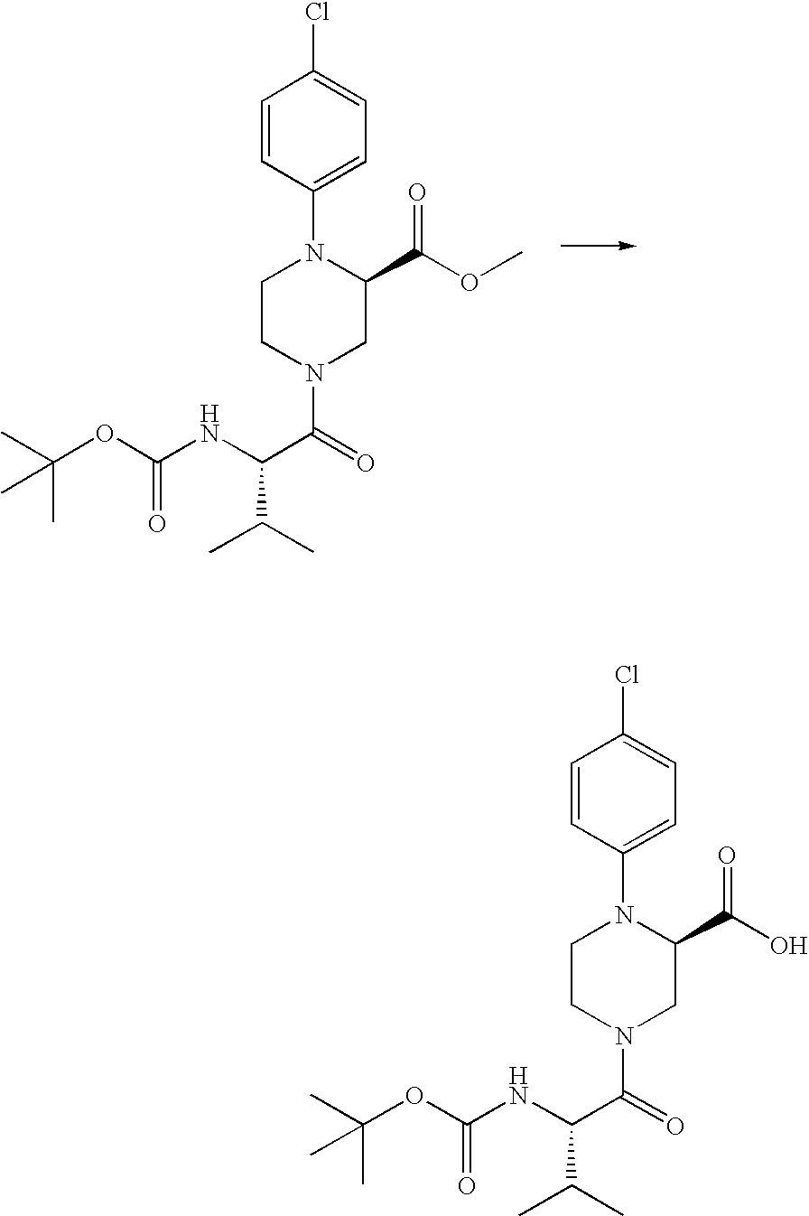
C1CN(C(=O)C(C(C)C)NC(OC(C)(C)C)=O)CC(C(OC)=O)N1C1=CC=C(Cl)C=C1.C1CN(C(=O)C(C(C)C)NC(OC(C)(C)C)=O)CC(C(O)=O)N1C1=CC=C(Cl)C=C1
